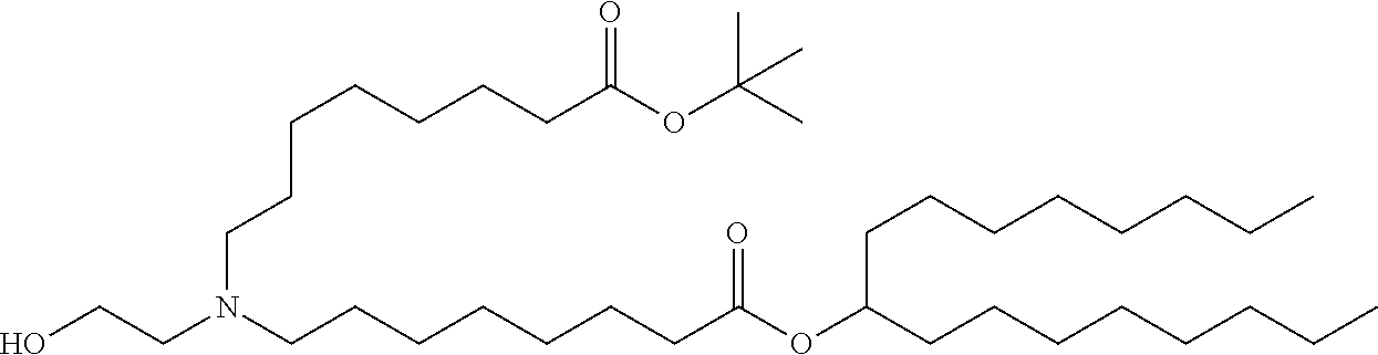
C(CCN(CCCCCCCC(=O)OC(CCCCCCCC)CCCCCCCC)CCO)CCCCC(=O)OC(C)(C)C
